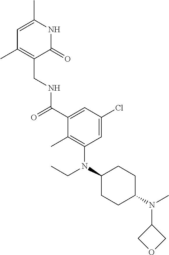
C1=C(C)NC(=O)C(CNC(C2=CC(Cl)=CC(N(C3CCC(N(C)C4COC4)CC3)CC)=C2C)=O)=C1C
